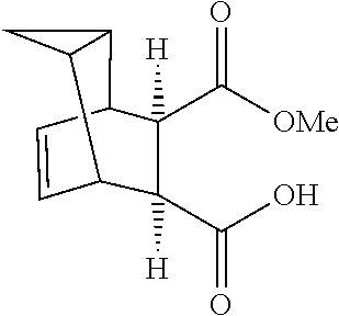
C1=CC2C3C(C1C(C)([H])(C(O)=O)C2(C(=O)[OMe])[H])C3
